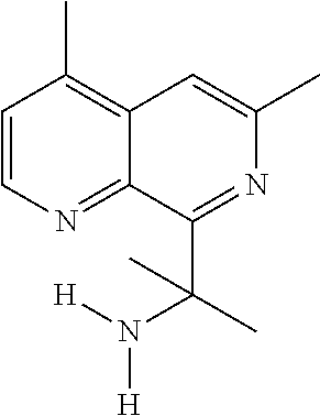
C12=C(C)C=CN=C1C(C(C)(N([H])[H])C)=NC(C)=C2
